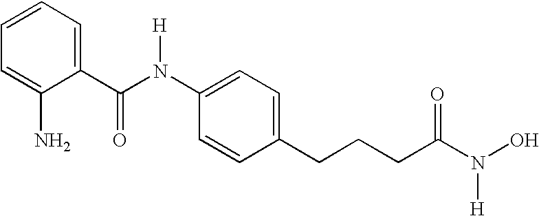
C1=CC=C(N)C(C(N(C2=CC=C(CCCC(N(O)[H])=O)C=C2)[H])=O)=C1
